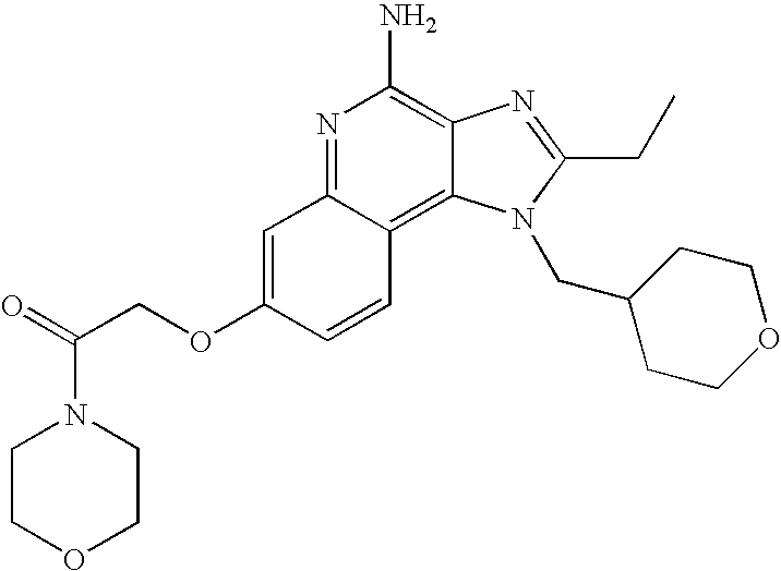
C1=C(OCC(=O)N2CCOCC2)C=CC2=C3C(=C(N)N=C12)N=C(CC)N3CC1CCOCC1
